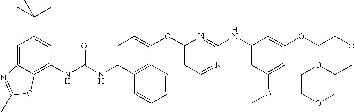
C1=C2C(=C(NC(NC3=CC=C(OC4=CC=NC(NC5=CC(OC)=CC(OCCOCCOCCOC)=C5)=N4)C4=C3C=CC=C4)=O)C=C1C(C)(C)C)OC(C)=N2
